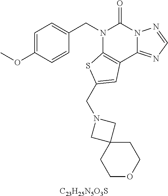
[C23H25N5O3S].C1=C(OC)C=CC(CN2C3=C(C4=NC=NN4C2=O)C=C(CN2CC4(C2)CCOCC4)S3)=C1
